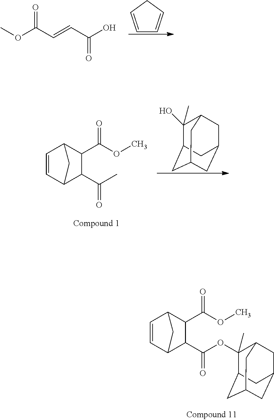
COC(C=CC(O)=O)=O.C1=CCC=C1.C1=CC2C(C(C)=O)C(C(OC)=O)C1C2.C1(O)(C)C2CC3CC(CC1C3)C2.C1=CC2C(C(OC3(C)C4CC5CC(CC3C5)C4)=O)C(C(OC)=O)C1C2
